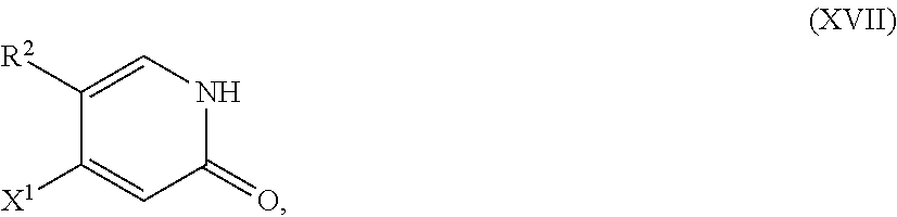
N1C=C([R2])C([X1])=CC1=O
